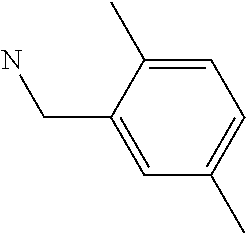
C1=C(C)C(CN)=CC(C)=C1
